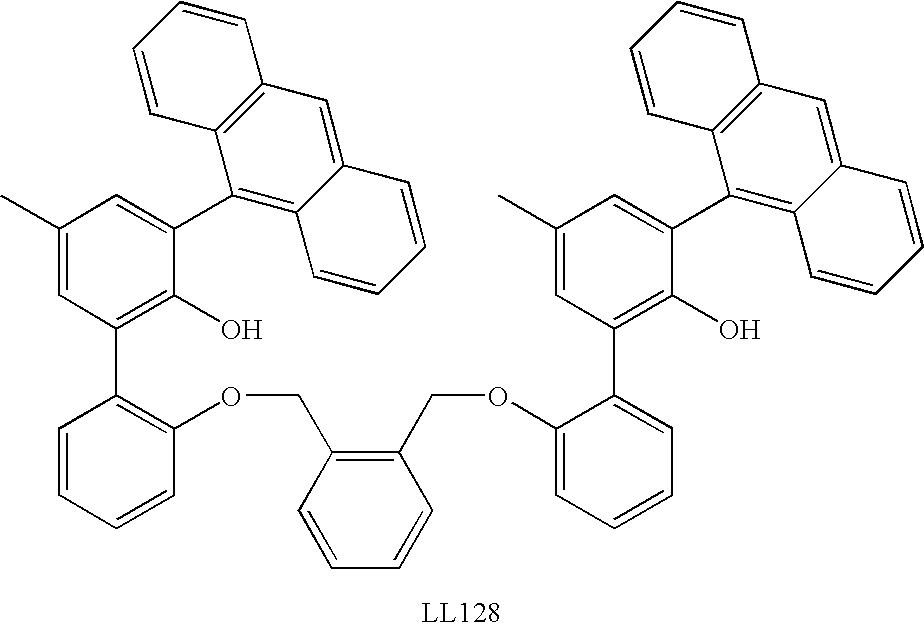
C1(OCC2=C(COC3=C(C4=C(O)C(C5=C6C(=CC7=C5C=CC=C7)C=CC=C6)=CC(C)=C4)C=CC=C3)C=CC=C2)=CC=CC=C1C1=C(O)C(C2=C3C(=CC4=C2C=CC=C4)C=CC=C3)=CC(C)=C1
